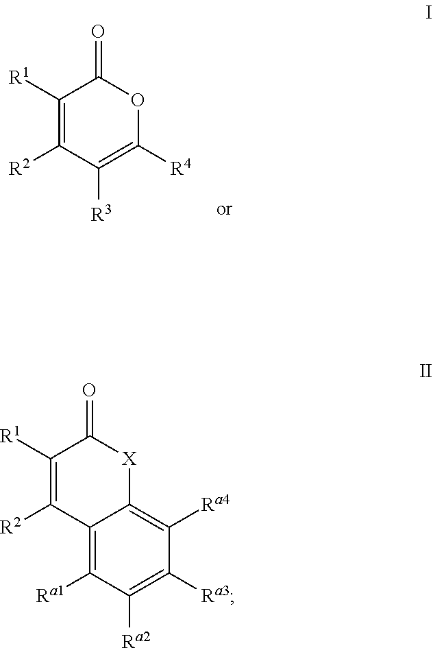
C1([R1])=C([R2])C([R3])=C([R4])OC1=O.C1([R1])=C([R2])C2=C([Ra1])C([Ra2])=C([Ra3])C([Ra4])=C2[X]C1=O
